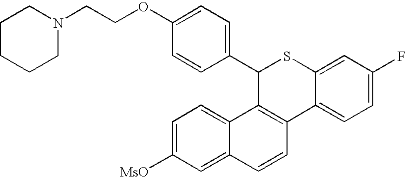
C1(C2=CC=C(OCCN3CCCCC3)C=C2)C2=C(C3=CC=C(F)C=C3S1)C=CC1=CC([MsO])=CC=C21
